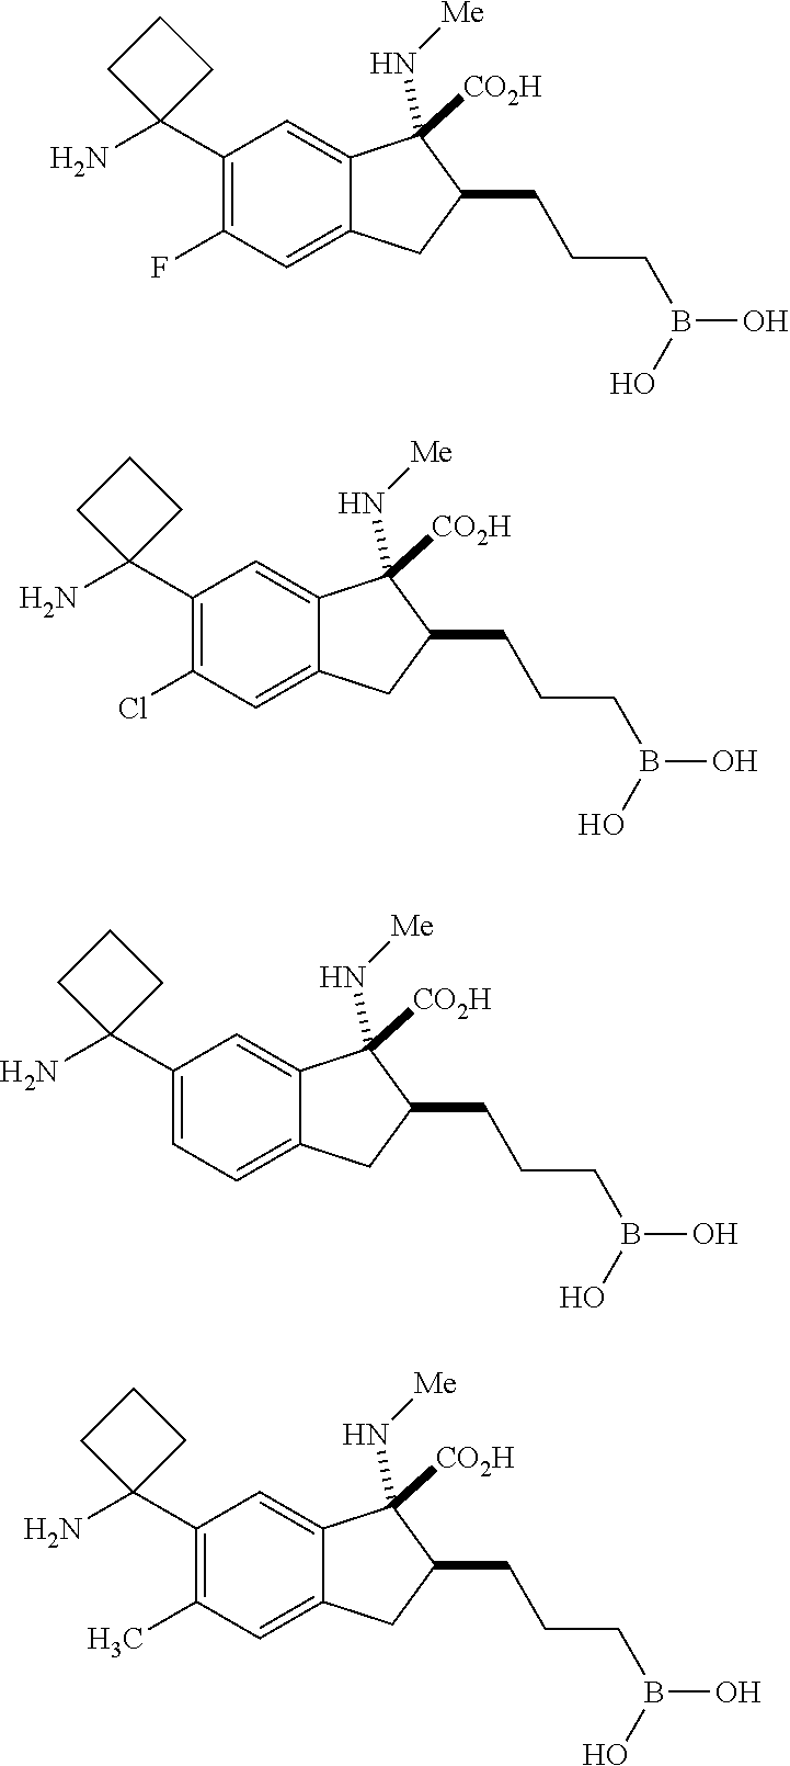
B(O)(O)CCCC1C([CO2H])(N[Me])C2=CC(C3(N)CCC3)=C(F)C=C2C1.B(O)(O)CCCC1C([CO2H])(N[Me])C2=CC(C3(N)CCC3)=C(Cl)C=C2C1.B(O)(O)CCCC1C([CO2H])(N[Me])C2=CC(C3(N)CCC3)=CC=C2C1.B(O)(O)CCCC1C([CO2H])(N[Me])C2=CC(C3(N)CCC3)=C(C)C=C2C1
